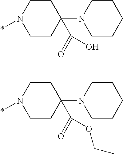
C1CN(*)CCC1(N1CCCCC1)C(=O)O.C1CN(*)CCC1(N1CCCCC1)C(=O)OCC
